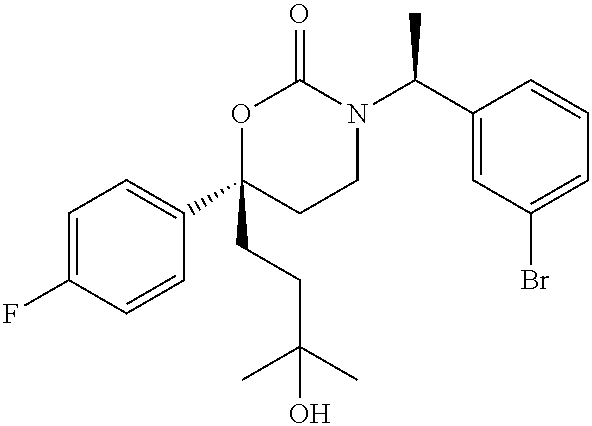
C1=C(F)C=CC(C2(CCC(C)(O)C)CCN(C(C3=CC(Br)=CC=C3)C)C(=O)O2)=C1
